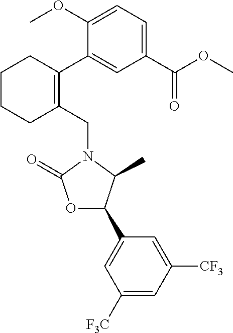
C1(CN2C(=O)OC(C3=CC([F3C])=CC([CF3])=C3)C2C)=C(C2=CC(C(OC)=O)=CC=C2OC)CCCC1
